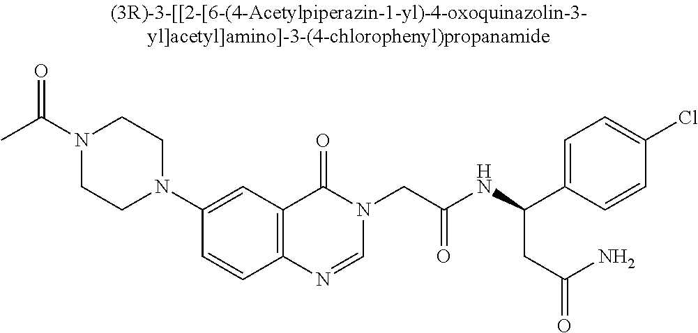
N1(C(C)=O)CCN(C2=CC3=C(C=C2)N=CN(CC(NC(C2=CC=C(Cl)C=C2)CC(=O)N)=O)C3=O)CC1
